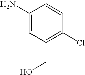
NC1=CC(CO)=C(Cl)C=C1
